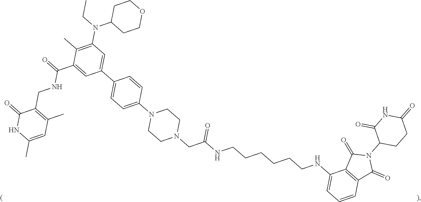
C1(=O)NC(C)=CC(C)=C1CNC(C1=CC(C2=CC=C(N3CCN(CC(NCCCCCCNC4=CC=CC5=C4C(=O)N(C4CCC(=O)NC4=O)C5=O)=O)CC3)C=C2)=CC(N(CC)C2CCOCC2)=C1C)=O
